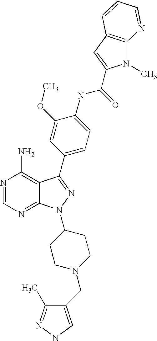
N1=CN=C2C(=C1N)C(C1=CC=C(NC(=O)C3=CC4=C(N3C)N=CC=C4)C(OC)=C1)=NN2C1CCN(CC2=CNN=C2C)CC1
